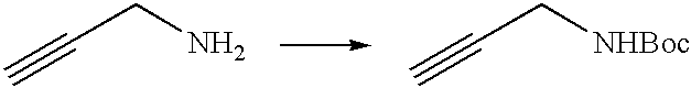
C#CCN.C#CC[NHBoc]
